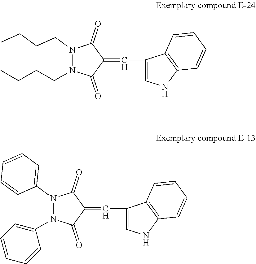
N1(CCCC)N(CCCC)C(=O)C(=CC2=CNC3=C2C=CC=C3)C1=O.N1(C2=CC=CC=C2)N(C2=CC=CC=C2)C(=O)C(=CC2=CNC3=C2C=CC=C3)C1=O
